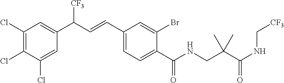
C1(Cl)=C(Cl)C(Cl)=CC(C(C=CC2=CC=C(C(NCC(C(NC[CF3])=O)(C)C)=O)C(Br)=C2)[CF3])=C1
